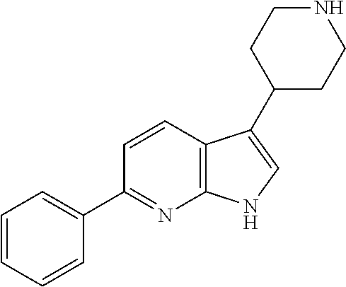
C12=C(C=CC(C3=CC=CC=C3)=N1)C(C1CCNCC1)=CN2
